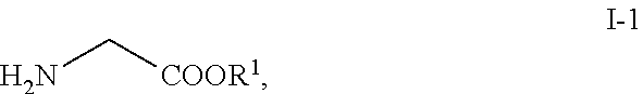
NC[COOR1]
